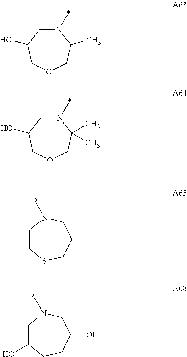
N1(*)CC(O)COCC1C.N1(*)CC(O)COCC1(C)C.C1CSCCCN1*.C1C(O)CCC(O)CN1*
